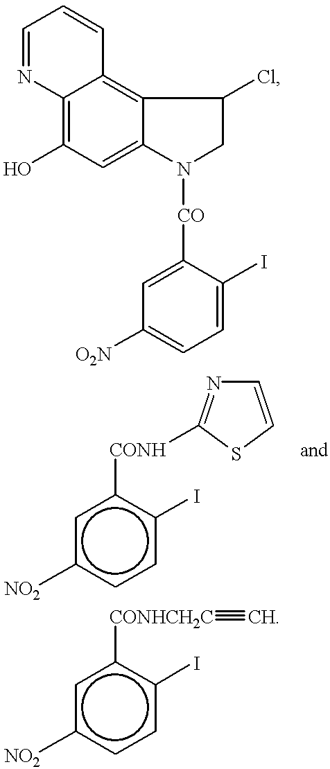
C1=NC2=C(O)C=C3C(=C2C=C1)C(Cl)CN3[CO]C1=CC([O2N])=CC=C1I.c1c([NO2])ccc(I)c1[CONH]C1=NC=CS1.c1c([NO2])ccc(I)c1[CONHCH2C]#C
